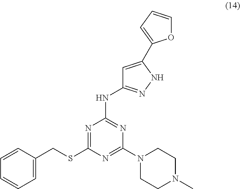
N1=C(SCC2=CC=CC=C2)N=C(N2CCN(C)CC2)N=C1NC1=NNC(C2=CC=CO2)=C1
